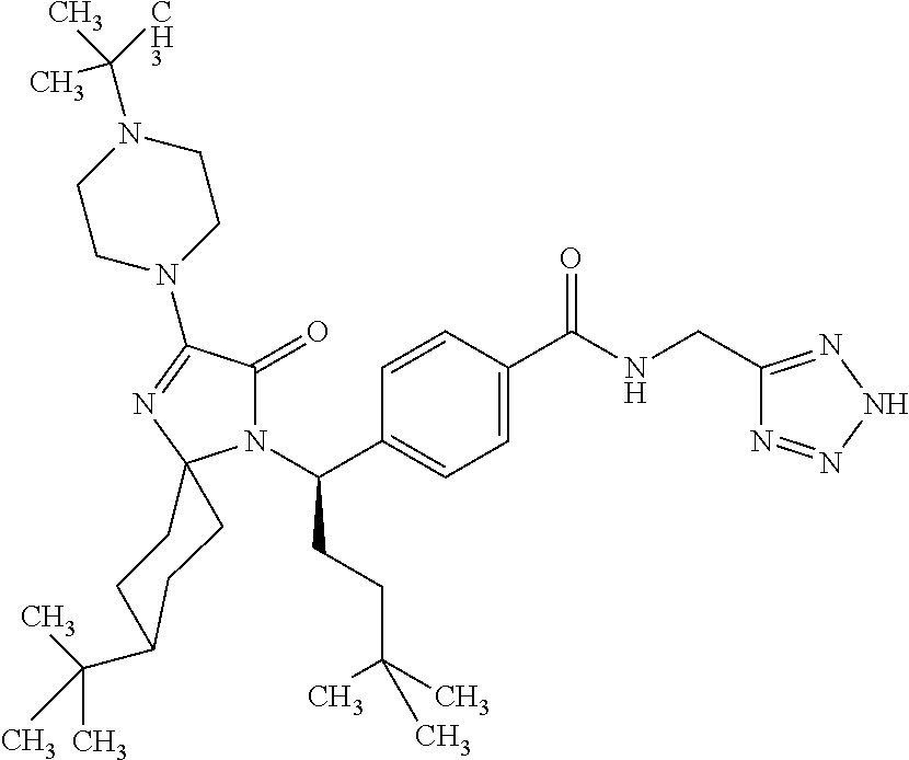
C1=C(C(=O)NCC2=NNN=N2)C=CC(C(N2C(=O)C(N3CCN(C([CH3])(C)C)CC3)=NC23CCC(C(C)(C)C)CC3)CCC(C)(C)C)=C1
